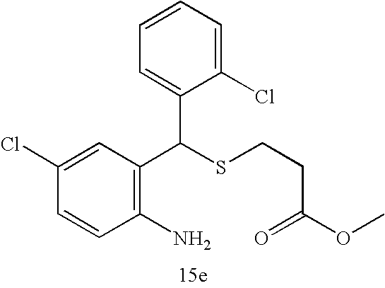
C1=CC(Cl)=CC(C(SCCC(OC)=O)C2=CC=CC=C2Cl)=C1N
